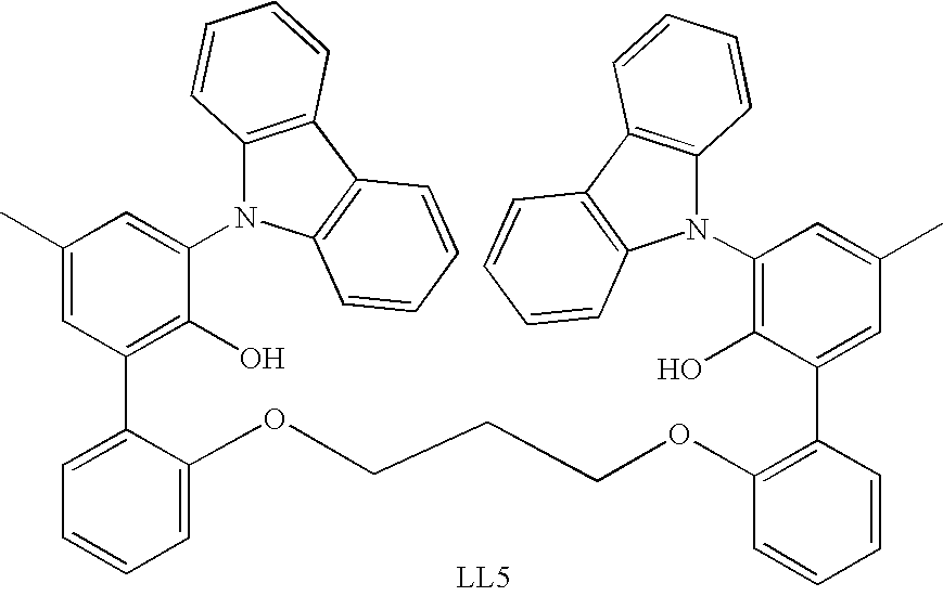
C1=C(C2=C(O)C(N3C4=C(C5=C3C=CC=C5)C=CC=C4)=CC(C)=C2)C(OCCCOC2=C(C3=CC(C)=CC(N4C5=C(C6=C4C=CC=C6)C=CC=C5)=C3O)C=CC=C2)=CC=C1
